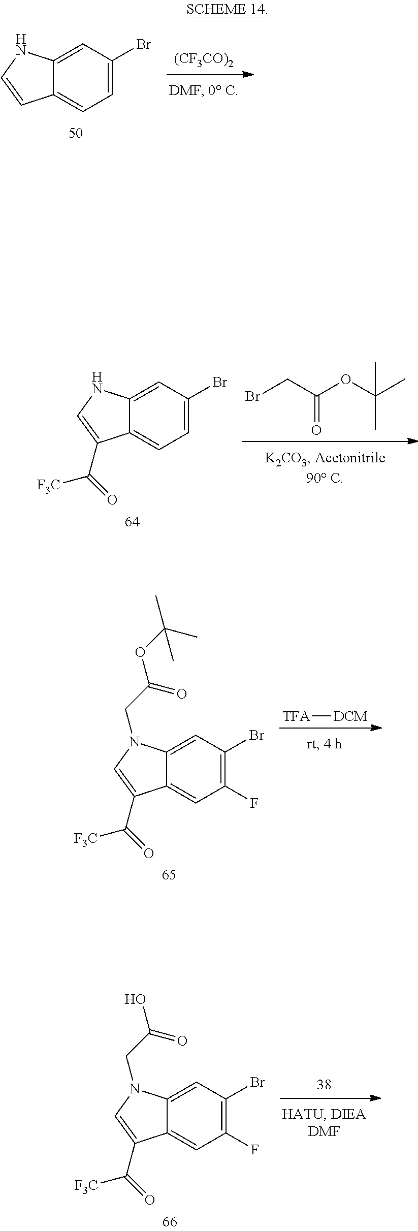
C12=CC(Br)=CC=C1C=CN2.[(CF3CO)2].C12=CC(Br)=CC=C1C(C(=O)[F3C])=CN2.BrCC(OC(C)(C)C)=O.[TFA][DCM].C12=CC(Br)=C(F)C=C1C(C(=O)[F3C])=CN2CC(OC(C)(C)C)=O.C12=CC(Br)=C(F)C=C1C(C(=O)[F3C])=CN2CC(O)=O
